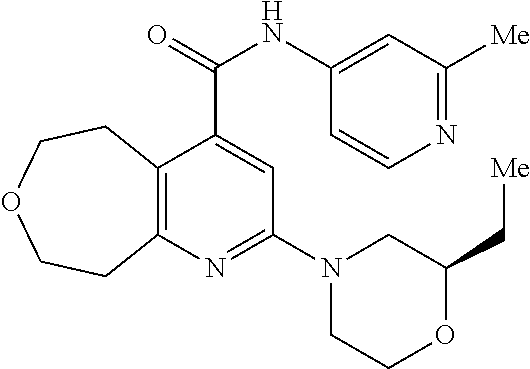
C12=C(N=C(N3CCOC(C[Me])C3)C=C1C(NC1=CC([Me])=NC=C1)=O)CCOCC2
